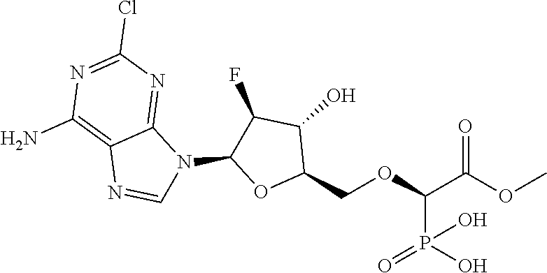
C1(COC(C(OC)=O)P(O)(=O)O)C(O)C(F)C(N2C3=NC(Cl)=NC(N)=C3N=C2)O1
